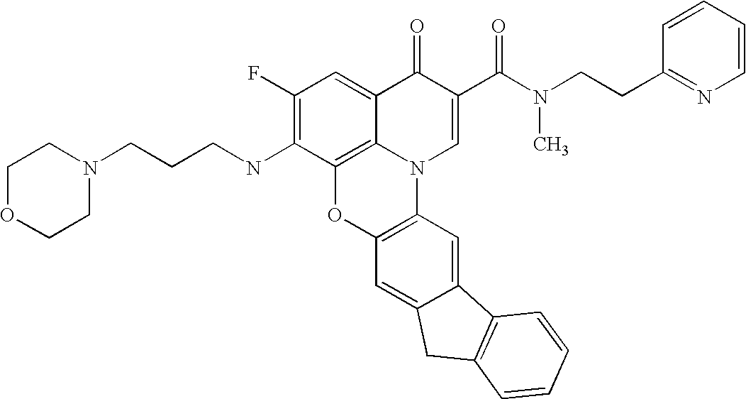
C1(F)=C(NCCCN2CCOCC2)C2=C3C(=C1)C(=O)C(C(=O)N(CCC1=NC=CC=C1)C)=CN3C1=C(O2)C=C2C(=C1)C1=C(C2)C=CC=C1
